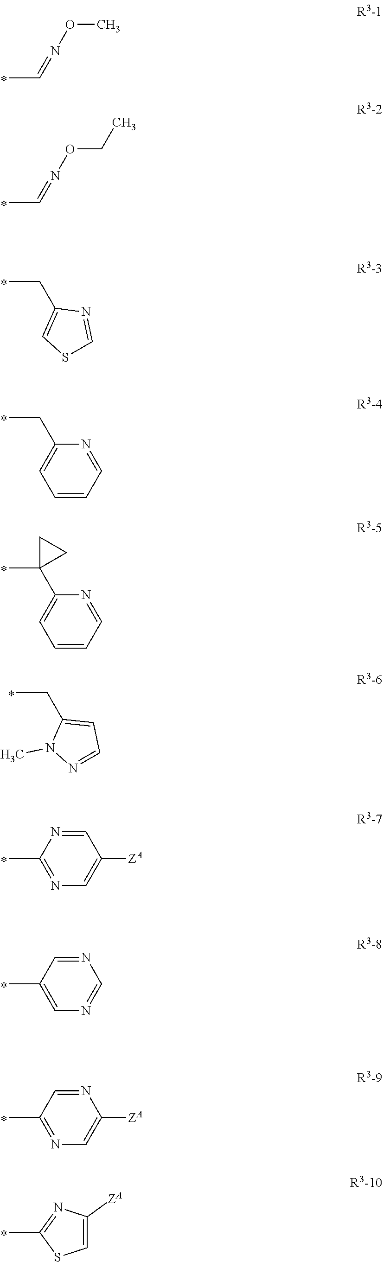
CC=NOC.CC=NOCC.CCC1=CSC=N1.CCC1=CC=CC=N1.CC1(C2=CC=CC=N2)CC1.CCC1=CC=NN1C.CC1=NC=C([ZA])C=N1.CC1=CN=CN=C1.CC1=NC=C([ZA])N=C1.CC1=NC([ZA])=CS1
